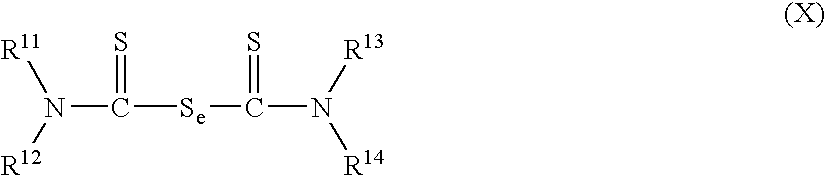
N(C([Se]C(=S)N([R13])[R14])=S)([R11])[R12]
